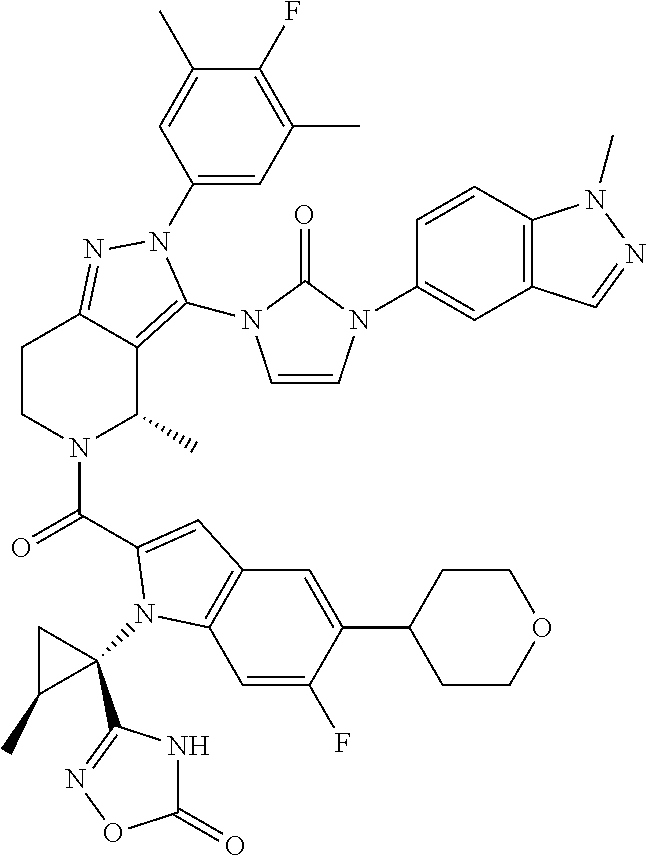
C1(N2C(N3C=CN(C4=CC5=C(C=C4)N(C)N=C5)C3=O)=C3C(C)N(C(=O)C4=CC5=C(C=C(F)C(C6CCOCC6)=C5)N4C4(C5=NOC(=O)N5)CC4C)CCC3=N2)=CC(C)=C(F)C(C)=C1
